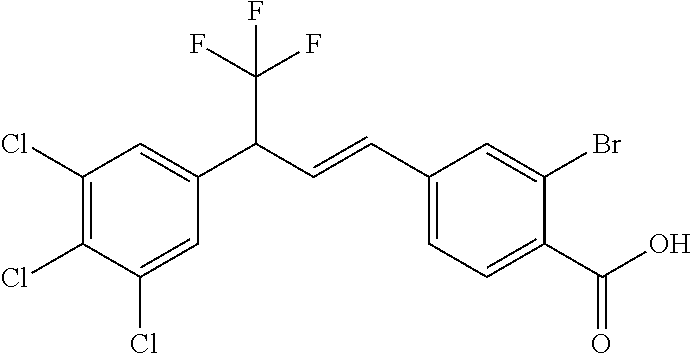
C1(Cl)=C(Cl)C(Cl)=CC(C(C=CC2=CC=C(C(O)=O)C(Br)=C2)C(F)(F)F)=C1
